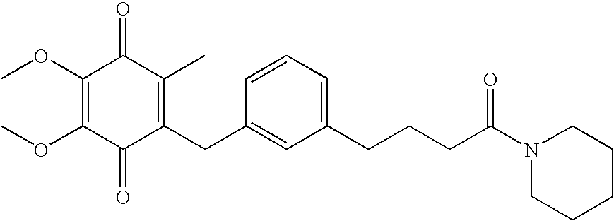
C1(=O)C(CC2=CC(CCCC(N3CCCCC3)=O)=CC=C2)=C(C)C(=O)C(OC)=C1OC
